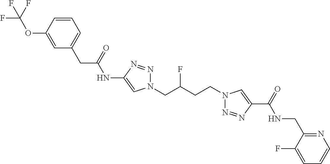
C1(NC(CC2=CC=CC(OC(F)(F)F)=C2)=O)=CN(CC(CCN2N=NC(C(=O)NCC3=NC=CC=C3F)=C2)F)N=N1
